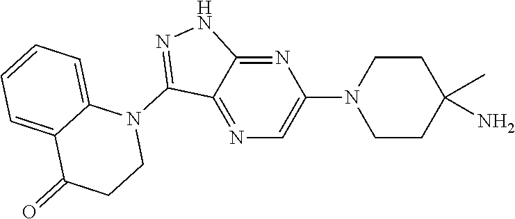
N1(C2=NNC3=NC(N4CCC(N)(C)CC4)=CN=C23)C2=CC=CC=C2C(=O)CC1
